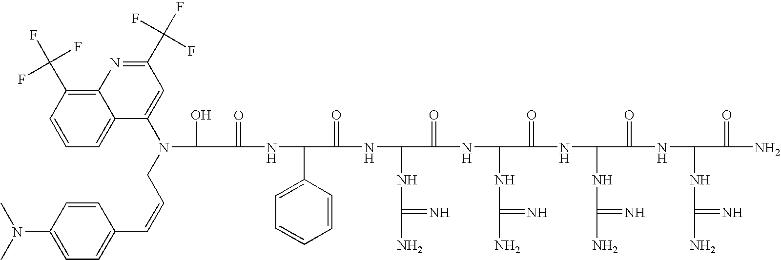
C(=O)(NC(C1=CC=CC=C1)C(=O)NC(NC(N)=N)C(=O)NC(NC(N)=N)C(=O)NC(NC(N)=N)C(=O)NC(NC(N)=N)C(=O)N)C(O)N(C1=CC(C(F)(F)F)=NC2=C(C(F)(F)F)C=CC=C12)CC=CC1=CC=C(N(C)C)C=C1
